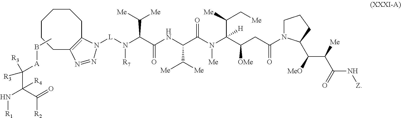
C1CCC2=C(CCC1)N([L]N(C(C(NC(C(N(C(C(CC(=O)N1CCCC1C(C([Me])C(=O)N[Z])[MeO])[OMe])(C([Me])C[Me])[H])[Me])=O)C([Me])[Me])=O)C([Me])[Me])[R7])N=N2.CB[A]C(C(N[R1])(C(=O)[R2])[R4])([R3])[R3]
